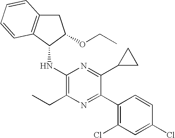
C1(Cl)=CC(Cl)=C(C2=NC(CC)=C(NC3C(OCC)CC4=C3C=CC=C4)N=C2C2CC2)C=C1
